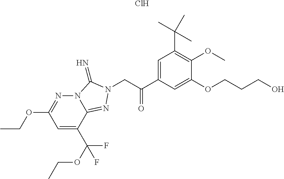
CCOC1=NN2C(=NN(CC(C3=CC(C(C)(C)C)=C(OC)C(OCCCO)=C3)=O)C2=N)C(C(OCC)(F)F)=C1.Cl
